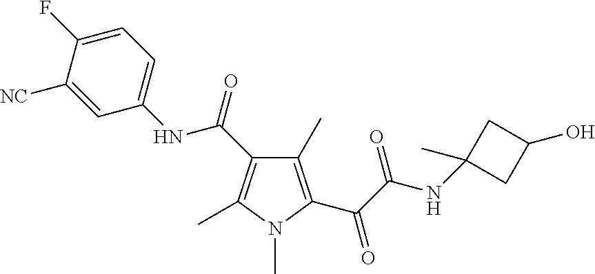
C1(C)=C(C(C(NC2(C)CC(O)C2)=O)=O)N(C)C(C)=C1C(=O)NC1=CC=C(F)C([NC])=C1
